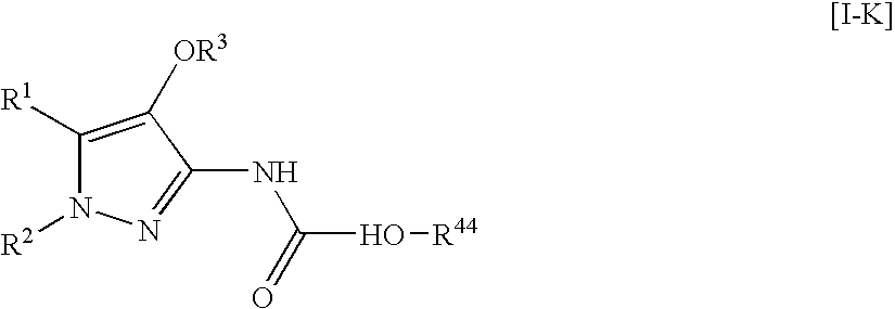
C1([R1])=C([OR3])C(NC(O[R44])=O)=NN1[R2]
